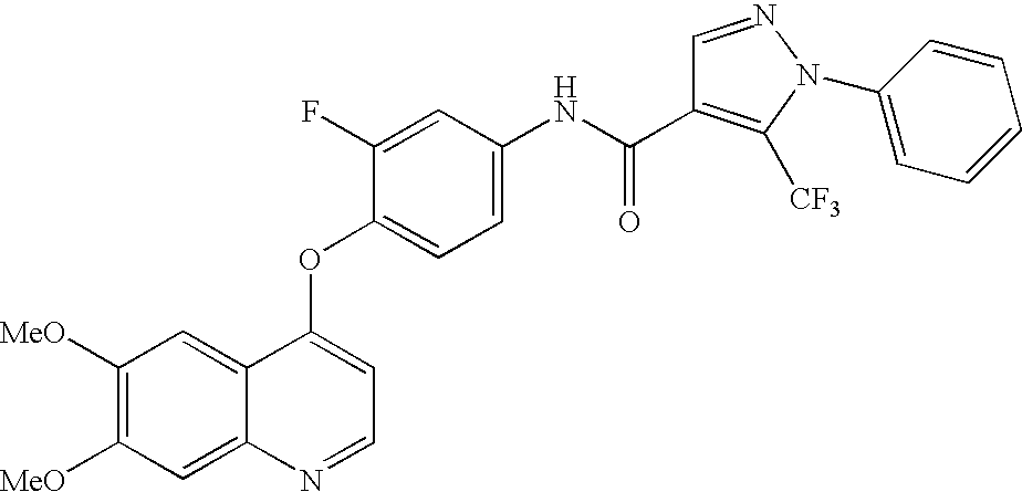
C12=CC([MeO])=C([MeO])C=C1N=CC=C2OC1=CC=C(NC(=O)C2=C([CF3])N(C3=CC=CC=C3)N=C2)C=C1F
